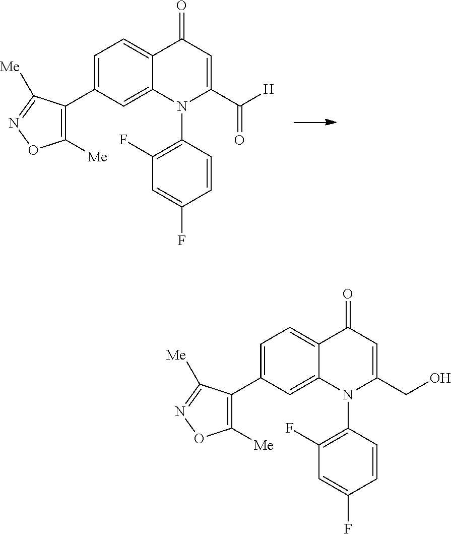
C1([Me])=C(C2=CC=C3C(=C2)N(C2=C(F)C=C(F)C=C2)C(C([H])=O)=CC3=O)C([Me])=NO1.C1([Me])=C(C2=CC=C3C(=C2)N(C2=C(F)C=C(F)C=C2)C(CO)=CC3=O)C([Me])=NO1
